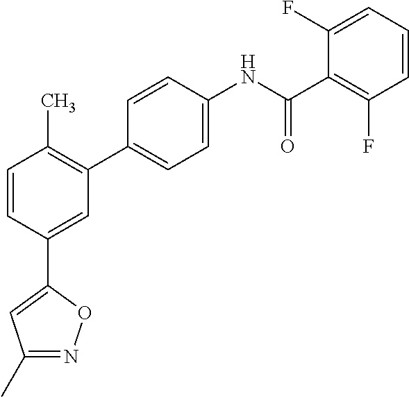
C1=CC(C2=CC(C)=NO2)=CC(C2=CC=C(NC(C3=C(F)C=CC=C3F)=O)C=C2)=C1C
